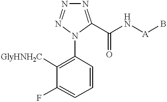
N1=C(C(N[A]B)=O)N(C2=C([GlyHNH2C])C(F)=CC=C2)N=N1
